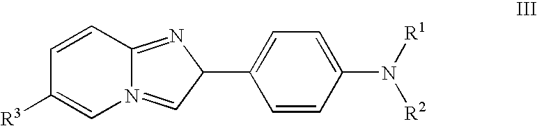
C1=CC2=NC(C3=CC=C(N([R1])[R2])C=C3)C=N2C=C1[R3]
